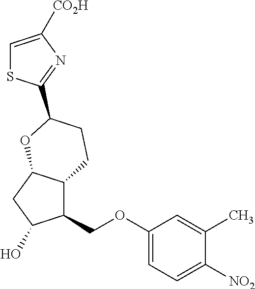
C1=C([CO2H])N=C(C2CCC3C(COC4=CC=C([NO2])C(C)=C4)C(O)CC3O2)S1
